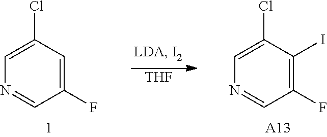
[THF].C1=C(Cl)C=C(F)C=N1.C1=C(Cl)C(I)=C(F)C=N1.[A13]
